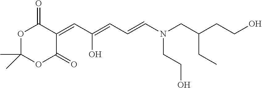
C(CC(CN(C=CC=C(C=C1C(=O)OC(C)(C)OC1=O)O)CCO)CC)O
